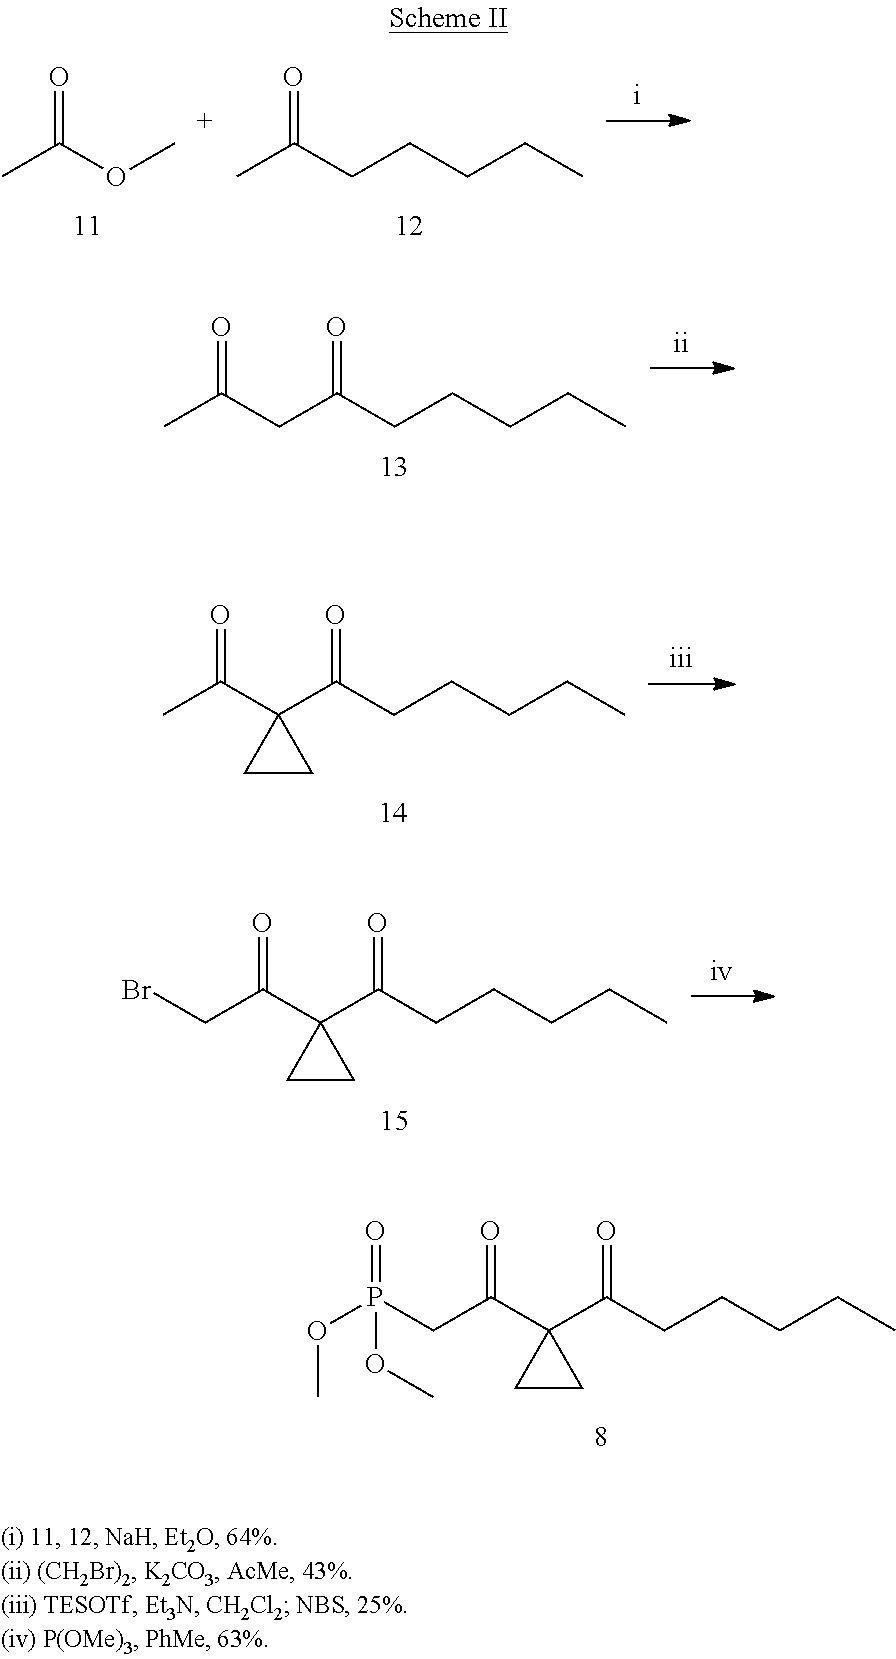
O=C(C1(C(CCCCC)=O)CC1)CP(=O)(OC)OC.O=C(CC(CCCCC)=O)C.O=C(C1(C(CCCCC)=O)CC1)C.O=C(C1(C(CCCCC)=O)CC1)CBr.O=C(OC)C.O=C(CCCCC)C
